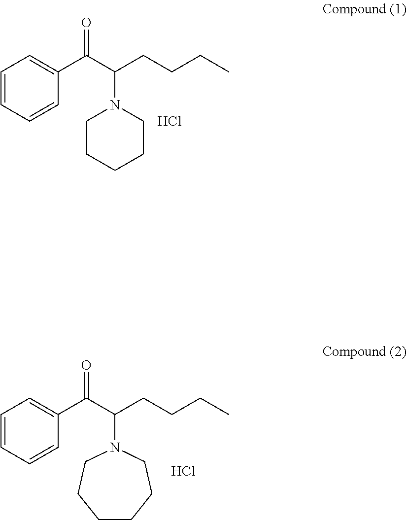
C1=CC=CC(C(C(CCCC)N2CCCCC2)=O)=C1.Cl.C1=CC=CC(C(C(CCCC)N2CCCCCC2)=O)=C1.Cl
